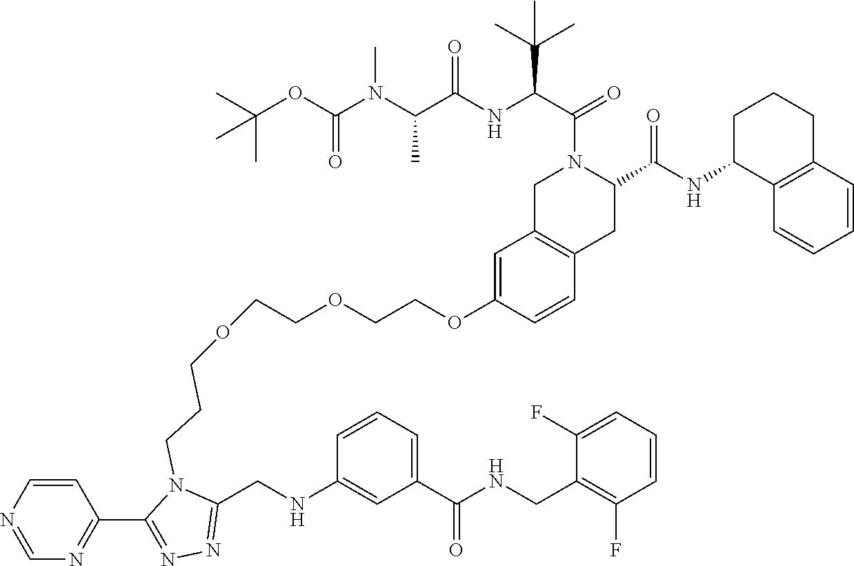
C1=CC2=C(C=C1OCCOCCOCCCN1C(CNC3=CC(C(NCC4=C(F)C=CC=C4F)=O)=CC=C3)=NN=C1C1=NC=NC=C1)CN(C(C(NC(C(N(C(OC(C)(C)C)=O)C)C)=O)C(C)(C)C)=O)C(C(NC1C3=C(CCC1)C=CC=C3)=O)C2
